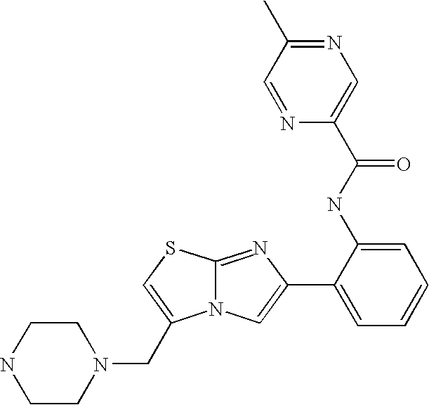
N12C(=NC(C3=CC=CC=C3NC(C3=CN=C(C)C=N3)=O)=C1)SC=C2CN1CCNCC1
